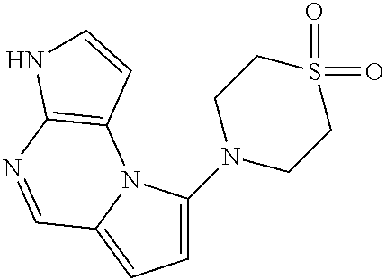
C1=C(N2CCS(=O)(=O)CC2)N2C(=C1)C=NC1=C2C=CN1
